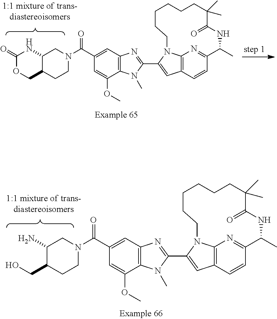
C12=C(C=C(C(N3CC4C(CC3)COC(=O)N4)=O)C=C1OC)N=C(C1=CC3=C4N1CCCCCCC(C)(C)C(=O)NC(C)C(=N4)C=C3)N2C.C12=C(C=C(C(N3CC(N)C(CO)CC3)=O)C=C1OC)N=C(C1=CC3=C4N1CCCCCCC(C)(C)C(=O)NC(C)C(=N4)C=C3)N2C
